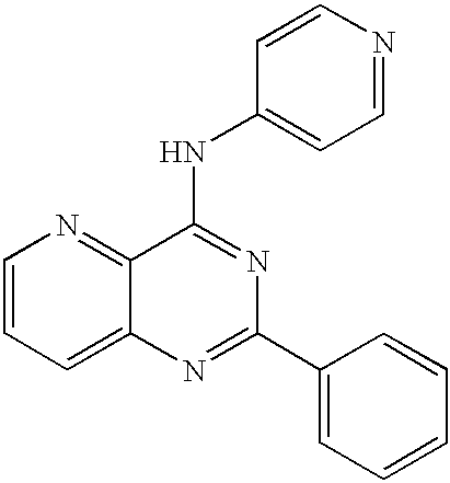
C1=CC=C2C(=N1)C(NC1=CC=NC=C1)=NC(C1=CC=CC=C1)=N2
